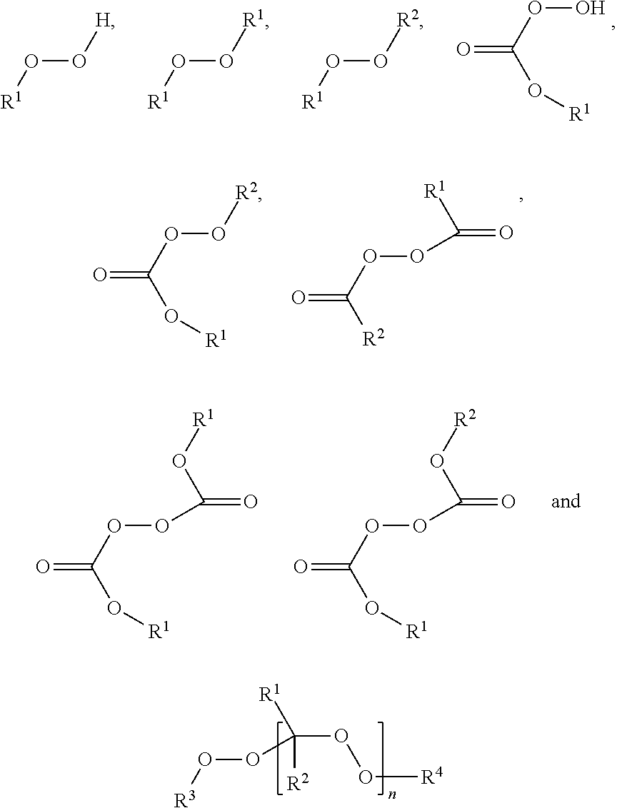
O=C(O[R1])OO.[R1]OO[H].[R1]OO[R1].[R1]OO[R2].O(OC(OO[R4])([R1])[R2])[R3].O=C(O[R1])OO[R2].O=C([R2])OOC(=O)[R1].O=C(O[R1])OOC(=O)O[R1].O=C(O[R1])OOC(=O)O[R2]
